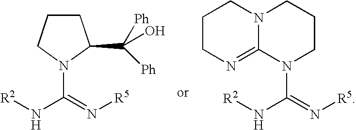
C1CCN(C(=N[R5])N[R2])C1C([Ph])([Ph])O.C1CN=C2N(C1)CCCN2C(N[R2])=N[R5]
